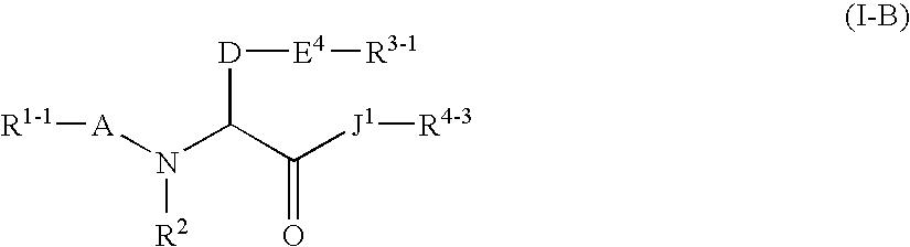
[R1-1][A]N(C(C([J1][R4-3])=O)[D][E4][R3-1])[R2]
